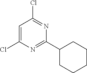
C1(C2=NC(Cl)=CC(Cl)=N2)CCCCC1
